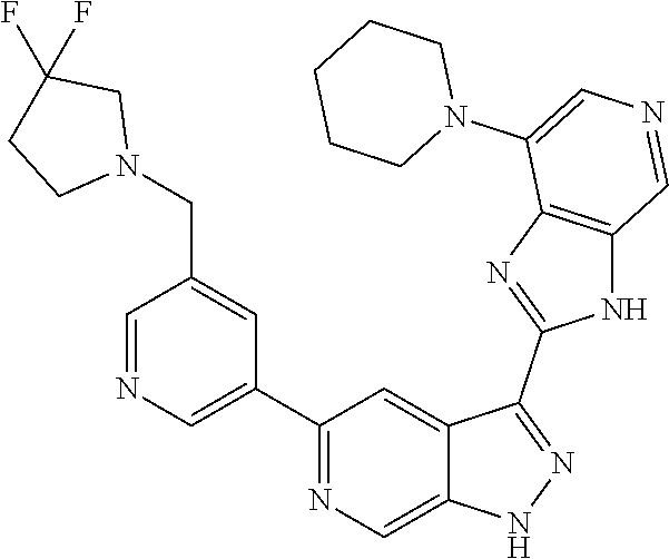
C1(C2=CN=CC(CN3CC(F)(F)CC3)=C2)=NC=C2C(=C1)C(C1=NC3=C(N1)C=NC=C3N1CCCCC1)=NN2
